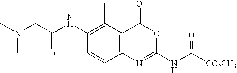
C12=C(C(C)=C(NC(CN(C)C)=O)C=C1)C(=O)OC(NC(C)[CO2CH3])=N2
